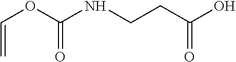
C(OC(=O)NCCC(=O)O)=C
